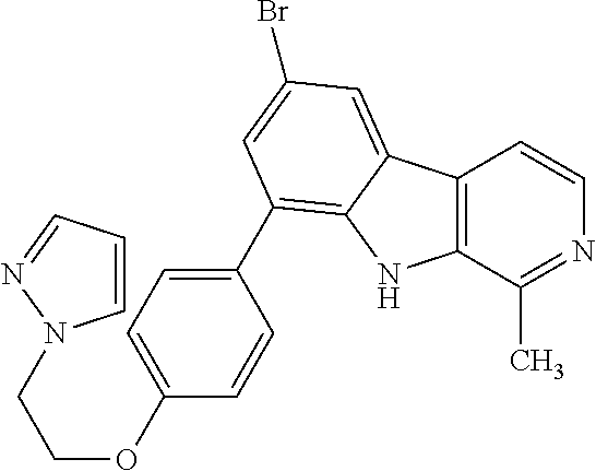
C12=C(C(C)=NC=C1)NC1=C(C3=CC=C(OCCN4C=CC=N4)C=C3)C=C(Br)C=C21
